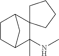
C1C2C(NC)(C)C3(C(C1)C2)CCCC3
